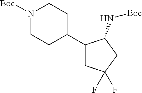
C1CC(C2CC(F)(F)CC2N[Boc])CCN1[Boc]
